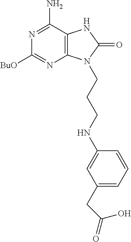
C1([BuO])=NC2=C(C(N)=N1)NC(=O)N2CCCNC1=CC(CC(=O)O)=CC=C1
